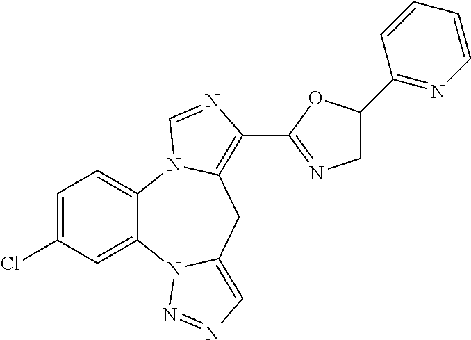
C1=C(Cl)C=C2C(=C1)N1C(=C(C3=NCC(C4=NC=CC=C4)O3)N=C1)CC1=CN=NN21
